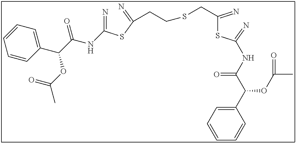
N=C(SC(=N)CCSCC(SC(=N)NC(C(C1=CC=CC=C1)OC(C)=O)=O)=N)NC(C(OC(C)=O)C1=CC=CC=C1)=O
